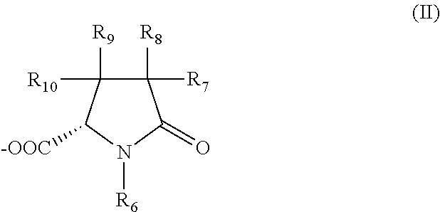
C1([R7])([R8])C([R10])([R9])C([-OOC])N([R6])C1=O
